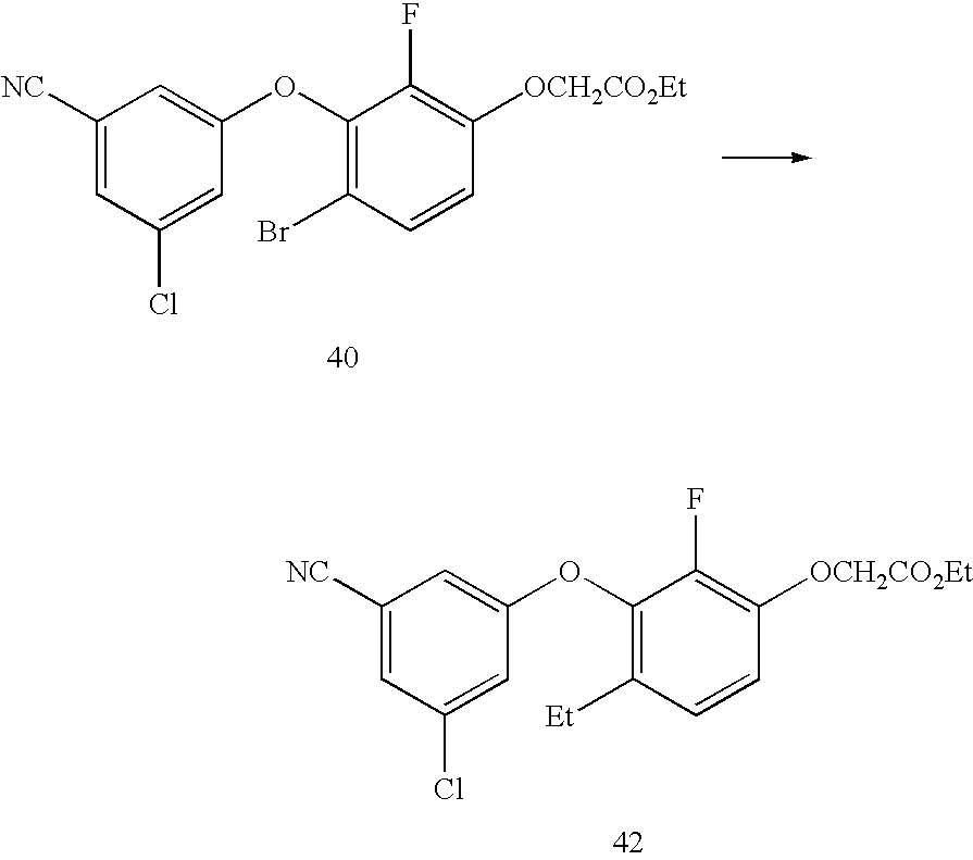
C1([NC])=CC(Cl)=CC(OC2=C([Et])C=CC([OCH2CO2Et])=C2F)=C1.C1([NC])=CC(Cl)=CC(OC2=C(Br)C=CC([OCH2CO2Et])=C2F)=C1
